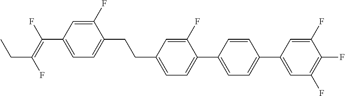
C(C1=CC=C(C2=CC=C(C3=CC(F)=C(F)C(F)=C3)C=C2)C(F)=C1)CC1=CC=C(C(=C(F)CC)F)C=C1F
